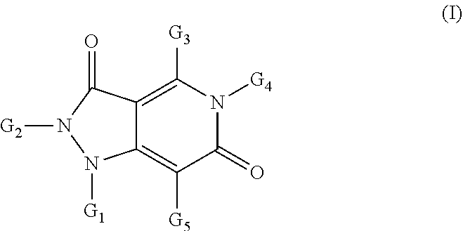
C12=C([G3])N([G4])C(=O)C([G5])=C1N([G1])N([G2])C2=O
